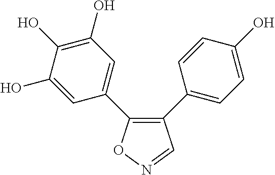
C1(C2=CC=C(O)C=C2)=C(C2=CC(O)=C(O)C(O)=C2)ON=C1
